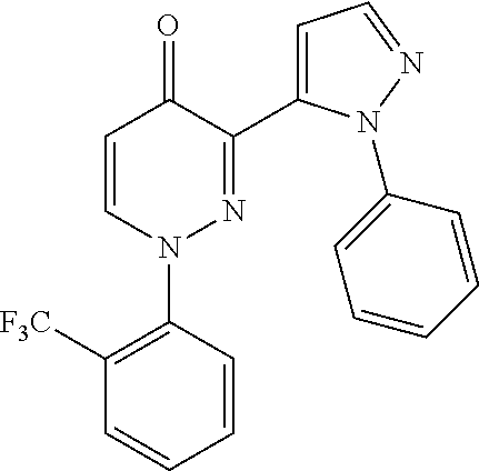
C1=CN(C2=C([F3C])C=CC=C2)N=C(C2=CC=NN2C2=CC=CC=C2)C1=O
